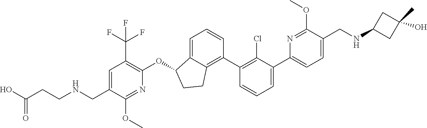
C(C1=CC(C(F)(F)F)=C(OC2C3=CC=CC(C4=C(Cl)C(C5=CC=C(CNC6CC(O)(C)C6)C(OC)=N5)=CC=C4)=C3CC2)N=C1OC)NCCC(O)=O
